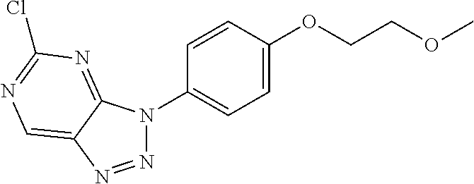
N1=NC2=CN=C(Cl)N=C2N1C1=CC=C(OCCOC)C=C1
